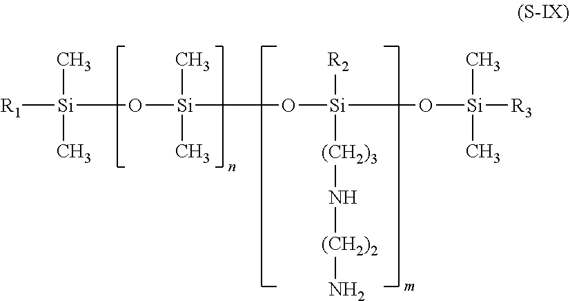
[R1][Si](O[Si](O[Si](O[Si]([R3])(C)C)([R2])[(CH2)3]N[(CH2)2]N)(C)C)(C)C
